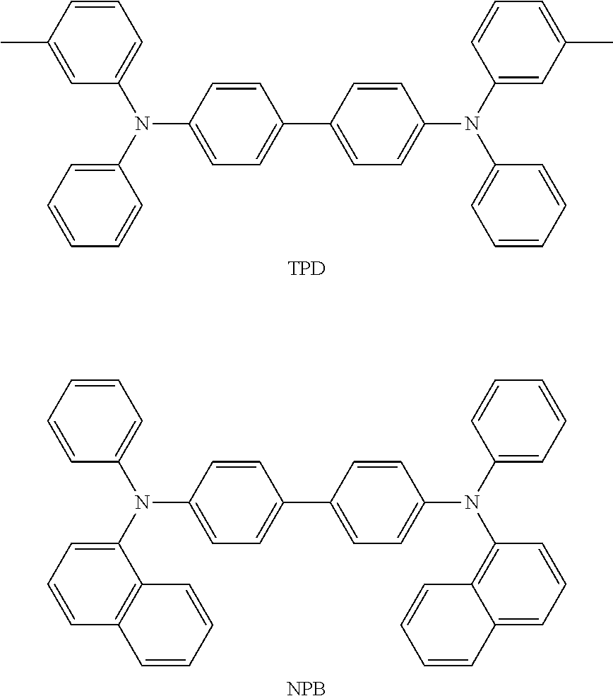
C1=CC(C)=CC(N(C2=CC=CC=C2)C2=CC=C(C3=CC=C(N(C4=CC(C)=CC=C4)C4=CC=CC=C4)C=C3)C=C2)=C1.[TPD].[NPB].C1=CC=CC(N(C2=CC=CC3=C2C=CC=C3)C2=CC=C(C3=CC=C(N(C4=CC=CC=C4)C4=C5C(=CC=C4)C=CC=C5)C=C3)C=C2)=C1
